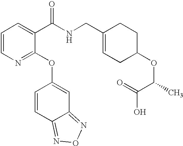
C1=CN=C(OC2=CC3=NON=C3C=C2)C(C(NCC2=CCC(OC(C)C(O)=O)CC2)=O)=C1
